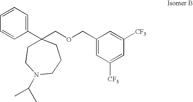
C1=CC=CC=C1C1(COCC2=CC([CF3])=CC([CF3])=C2)CCN(C(C)C)CCC1
